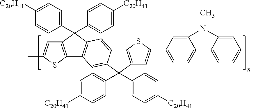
C1=C([C20H41])C=CC(C2(C3=CC=C([C20H41])C=C3)C3=C(SC(C)=C3)C3=C2C=C2C(=C3)C(C3=CC=C([C20H41])C=C3)(C3=CC=C([C20H41])C=C3)C3=C2SC(C2=CC=C4C(=C2)N(C)C2=CC(C)=CC=C42)=C3)=C1
